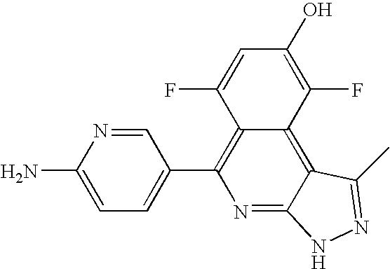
C1=C(N)N=CC(C2=C3C(=C4C(=N2)NN=C4C)C(F)=C(O)C=C3F)=C1
